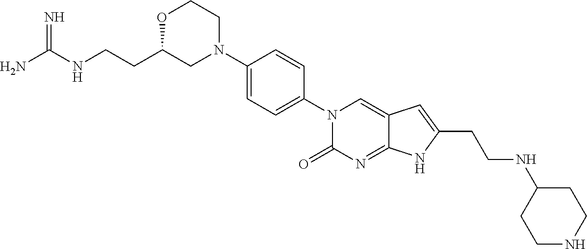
N1(C2=CC=C(N3C(=O)N=C4C(=C3)C=C(CCNC3CCNCC3)N4)C=C2)CC(CCNC(N)=N)OCC1
